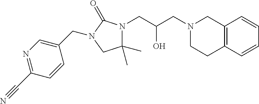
C12=C(C=CC=C1)CCN(CC(CN1C(C)(C)CN(CC3=CN=C(C#N)C=C3)C1=O)O)C2
